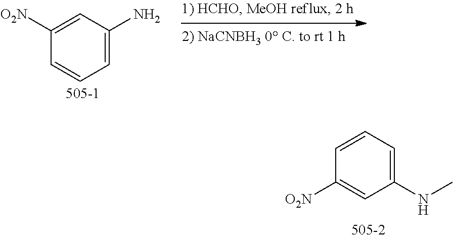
C1([O2N])=CC(N)=CC=C1.C1=CC=C(NC)C=C1[O2N]
